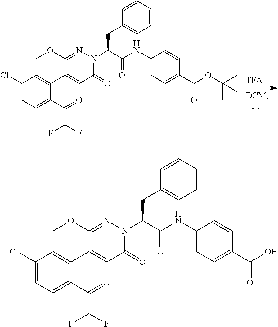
C1(Cl)=CC=C(C(=O)C(F)F)C(C2=CC(=O)N(C(C(NC3=CC=C(C(OC(C)(C)C)=O)C=C3)=O)CC3=CC=CC=C3)N=C2OC)=C1.C1(Cl)=CC=C(C(=O)C(F)F)C(C2=CC(=O)N(C(C(NC3=CC=C(C(O)=O)C=C3)=O)CC3=CC=CC=C3)N=C2OC)=C1
